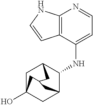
C12=C(C(NC3C4CC5(O)CC3CC(C5)C4)=CC=N1)C=CN2
